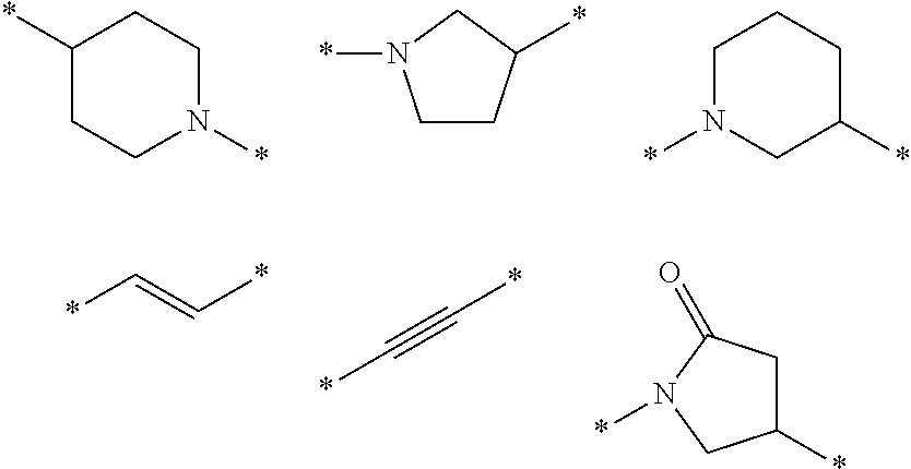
C1(*)CCN(*)CC1.C1CC(*)CN1*.C1N(*)CC(*)CC1.*C=C*.C(#C*)*.C1(*)CC(=O)N(*)C1
